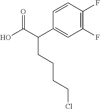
C1=CC(F)=C(F)C=C1C(C(O)=O)CCCCCl
